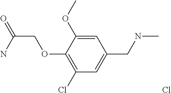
C1=C(OC)C(OCC(N)=O)=C(Cl)C=C1CNC.Cl
